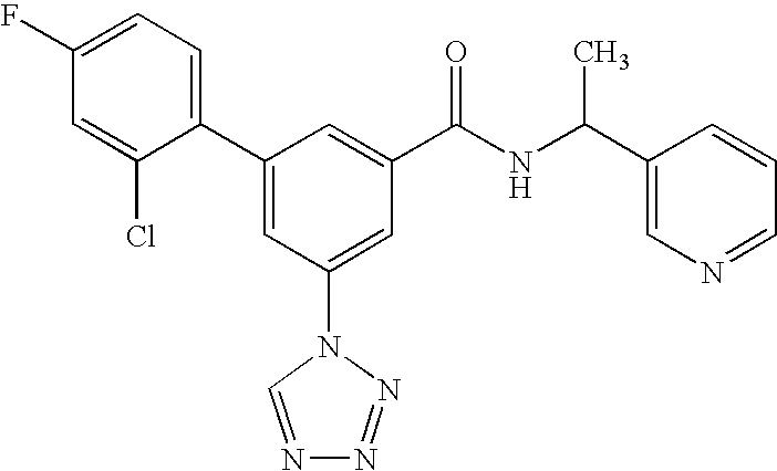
C1(C2=CC(N3C=NN=N3)=CC(C(NC(C3=CN=CC=C3)C)=O)=C2)=CC=C(F)C=C1Cl
